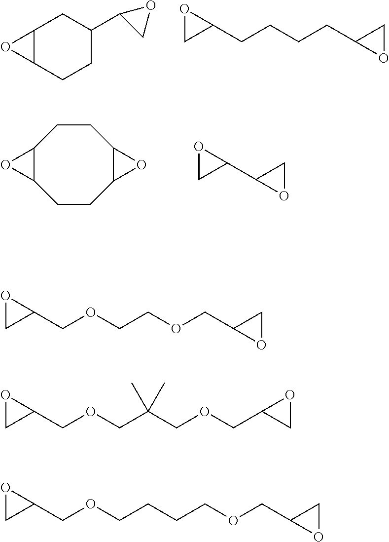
C12C(CCC(C3CO3)C1)O2.C1(CCCCC2OC2)OC1.C12C(O1)CCC1OC1CC2.C1(C2OC2)OC1.C1(COCCOCC2OC2)OC1.C1(COCC(COCC2OC2)(C)C)OC1.C1(COCCCCOCC2CO2)OC1
